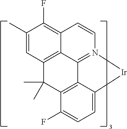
C12=N3C=CC4=C(F)C(C)=CC(=C14)C(C)(C)C1=C2C(=CC=C1F)[Ir]3
